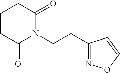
C(CN1C(=O)CCCC1=O)C1=NOC=C1
